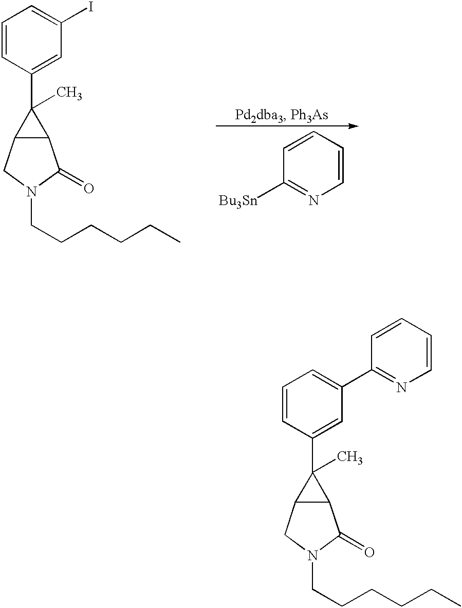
C1=CC(C2(C)C3C2C(=O)N(CCCCCC)C3)=CC(C2=NC=CC=C2)=C1.C1=CC(C2(C)C3C2C(=O)N(CCCCCC)C3)=CC(I)=C1.C1=CC=CN=C1[Bu3Sn]
